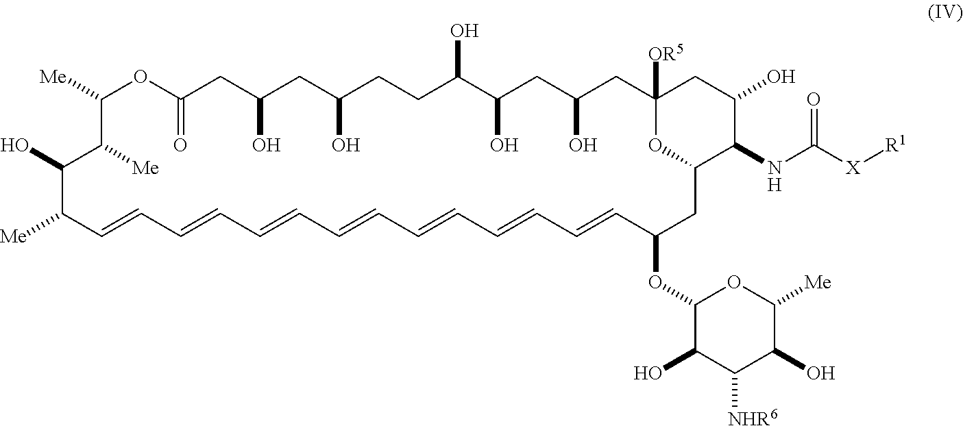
C1([Me])OC(=O)CC(O)CC(O)CCC(O)C(O)CC(O)CC2([OR5])CC(O)C(NC([X][R1])=O)C(CC(OC3C(O)C([NHR6])C(O)C([Me])O3)C=CC=CC=CC=CC=CC=CC=CC([Me])C(O)C1[Me])O2
